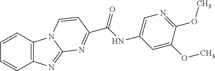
C1=CC2=C(C=C1)N=C1N2C=CC(C(=O)NC2=CN=C(OC)C(OC)=C2)=N1
